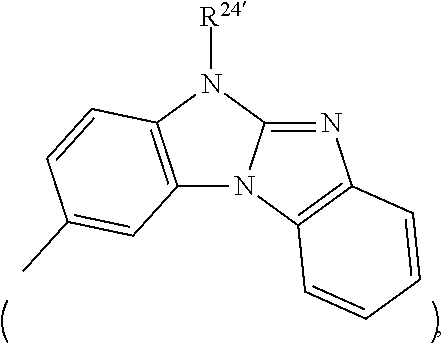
N1=C2N(C3=C1C=CC=C3)C1=C(N2[R24])C=CC(C)=C1
